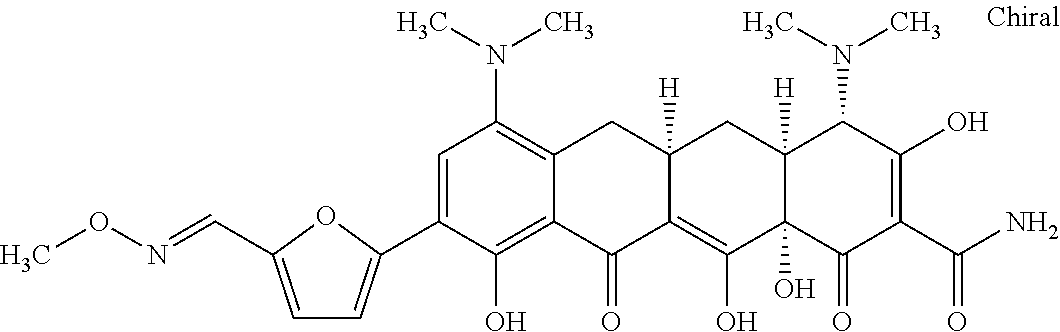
C12([H])C(O)(C(=O)C(C(N)=O)=C(O)C1N(C)C)C(O)=C1C([H])(C2)CC2=C(N(C)C)C=C(C3=CC=C(C=NOC)O3)C(O)=C2C1=O
